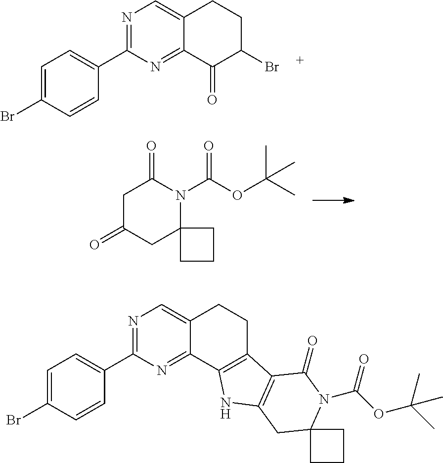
C1C(=O)CC2(N(C(OC(C)(C)C)=O)C1=O)CCC2.N1=C(C2=CC=C(Br)C=C2)N=C2C(=C1)CCC(Br)C2=O.N1=C(C2=CC=C(Br)C=C2)N=C2C(=C1)CCC1=C2NC2=C1C(=O)N(C(OC(C)(C)C)=O)C1(C2)CCC1
